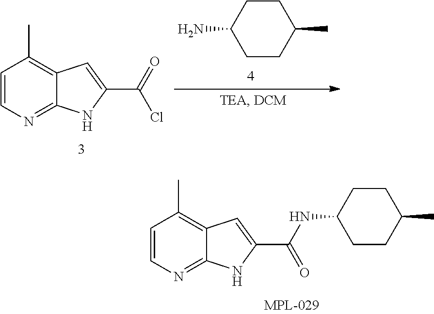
C1=CN=C2C(=C1C)C=C(C(NC1CCC(C)CC1)=O)N2.C1=CN=C2C(=C1C)C=C(C(=O)Cl)N2.C1CC(N)CCC1C
